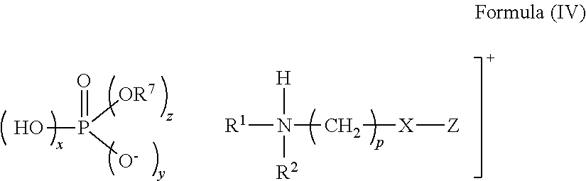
OP(=O)([OR7])[O-].[R1]N([H])([R2])C[X][Z]
